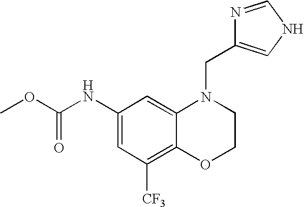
C1(NC(OC)=O)=CC([CF3])=C2C(=C1)N(CC1=CNC=N1)CCO2
